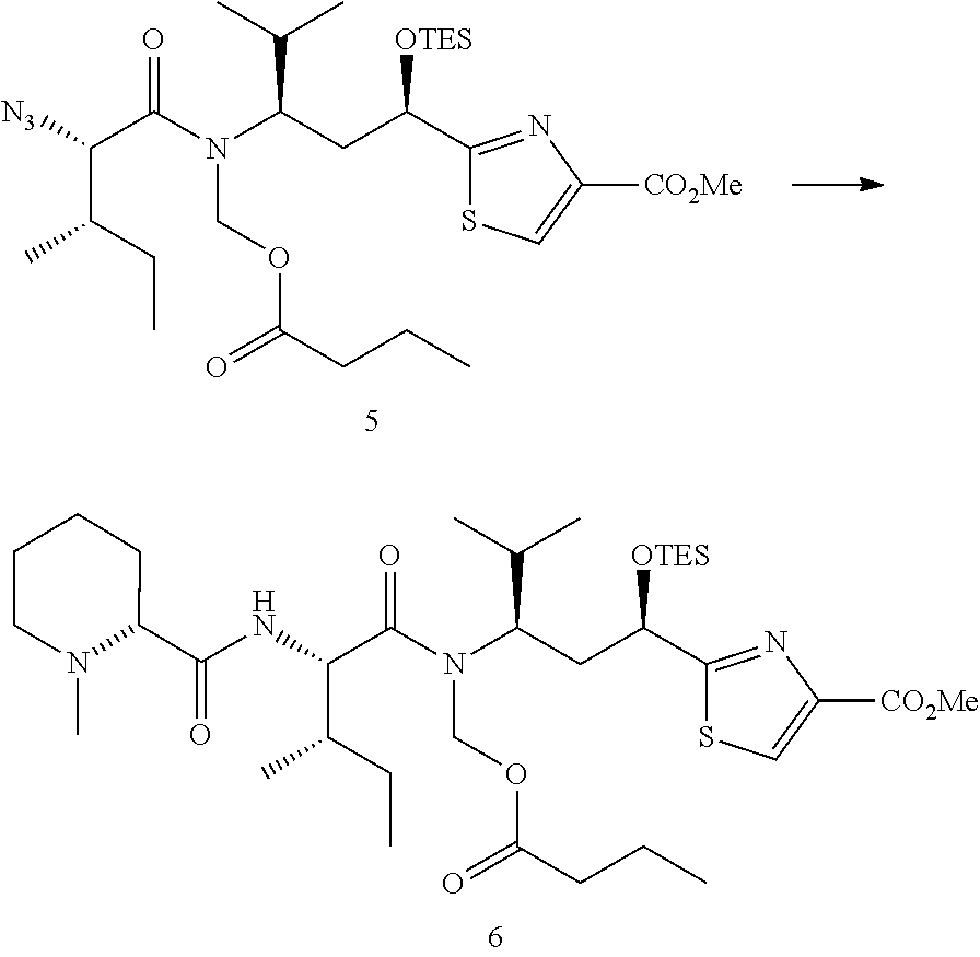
C1(C(CC(N(C(C([N3])C(CC)C)=O)COC(=O)CCC)C(C)C)[OTES])=NC([CO2Me])=CS1.C1(C(CC(N(C(C(NC(=O)C2CCCCN2C)C(CC)C)=O)COC(=O)CCC)C(C)C)[OTES])=NC([CO2Me])=CS1
